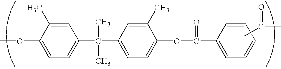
O(C1=CC=C(C(C)(C)C2=CC=C(OC(=O)C3=CC=CC=C3)C(C)=C2)C=C1C)C.CC(=O)C
